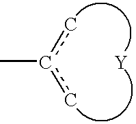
c(C)(c)c.[Y]
